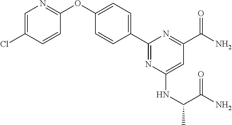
C1=C(Cl)C=CC(OC2=CC=C(C3=NC(NC(C)C(N)=O)=CC(C(N)=O)=N3)C=C2)=N1
